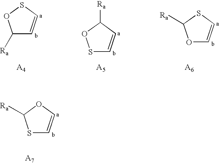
S1C=COC1[Ra].O1C=CSC1[Ra].S1C=CC([Ra])O1.C1([Ra])C=CSO1
